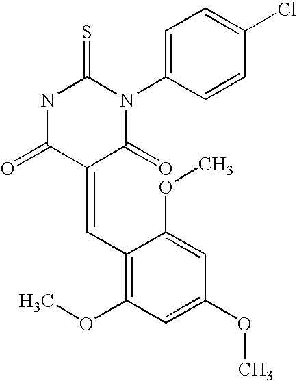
N1C(=O)C(=CC2=C(OC)C=C(OC)C=C2OC)C(=O)N(C2=CC=C(Cl)C=C2)C1=S
